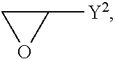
C1([Y2])CO1
